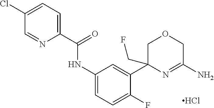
C1=NC(C(=O)NC2=CC=C(F)C(C3(CF)COCC(N)=N3)=C2)=CC=C1Cl.Cl
